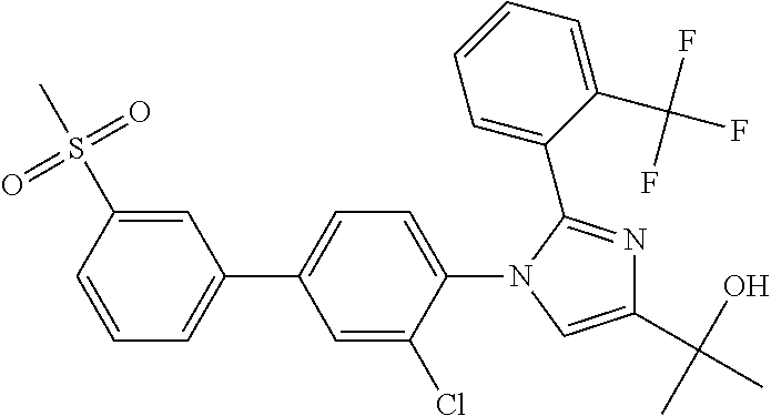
C1(C2=CC=CC(S(C)(=O)=O)=C2)=CC=C(N2C=C(C(O)(C)C)N=C2C2=CC=CC=C2C(F)(F)F)C(Cl)=C1
